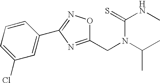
C1(CN(C(C)C)C(NC)=S)=NC(C2=CC(Cl)=CC=C2)=NO1
